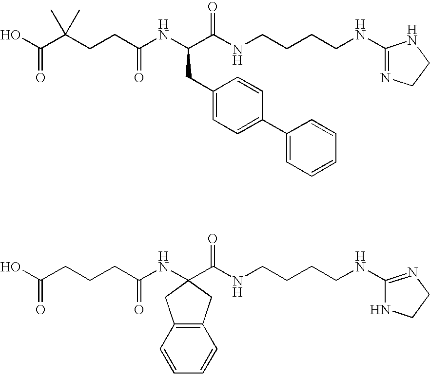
C(CC(NC(C(NCCCCNC1=NCCN1)=O)CC1=CC=C(C2=CC=CC=C2)C=C1)=O)C(C(=O)O)(C)C.C(CC(NC1(C(NCCCCNC2=NCCN2)=O)CC2=C(C=CC=C2)C1)=O)CC(=O)O
